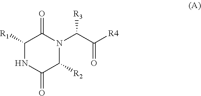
C1([R1])NC(=O)C([R2])N(C(C(=O)[R4])[R3])C1=O
